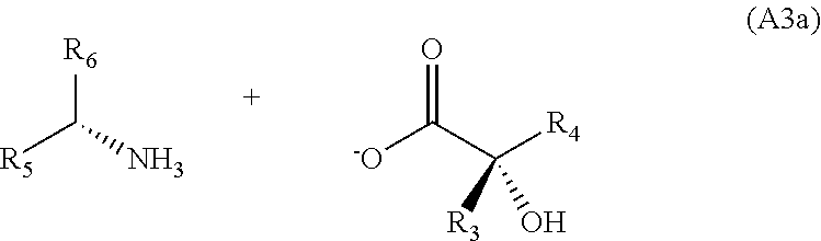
[R6]C(N)[R5].O=C(C([R4])([R3])O)[-O]
